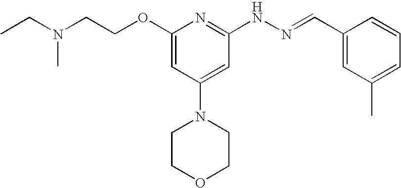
N(CCOC1=CC(N2CCOCC2)=CC(NN=CC2=CC(C)=CC=C2)=N1)(CC)C
